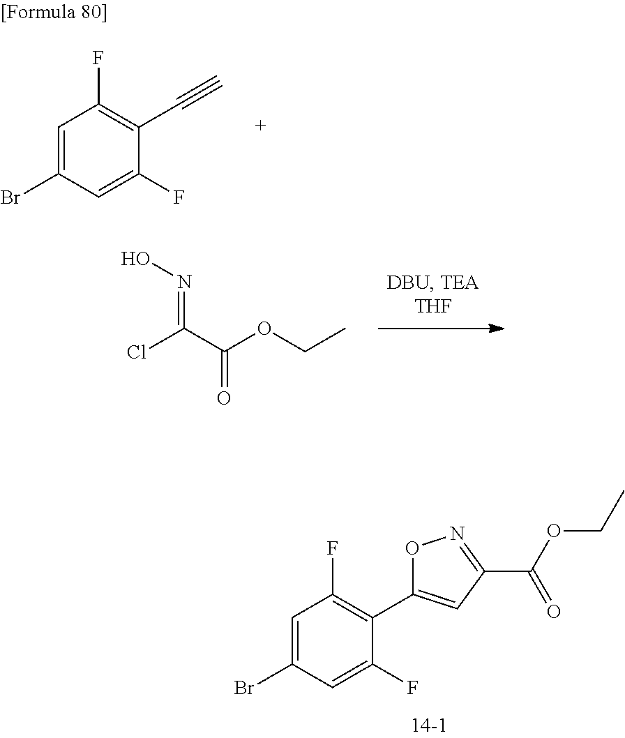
C1=C(Br)C=C(F)C(C2=CC(C(=O)OCC)=NO2)=C1F.ON=C(C(OCC)=O)Cl.C1=C(Br)C=C(F)C(C#C)=C1F
